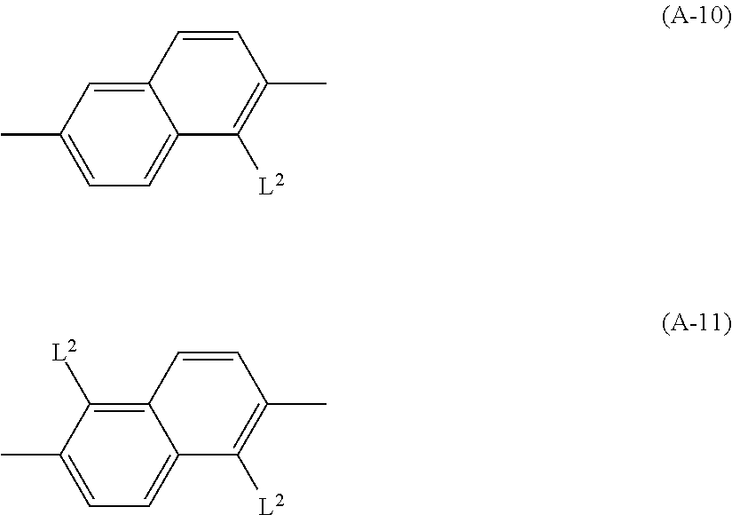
C1=C2C(=CC=C1C)C([L2])=C(C)C=C2.C1([L2])=C2C(=CC=C1C)C([L2])=C(C)C=C2
